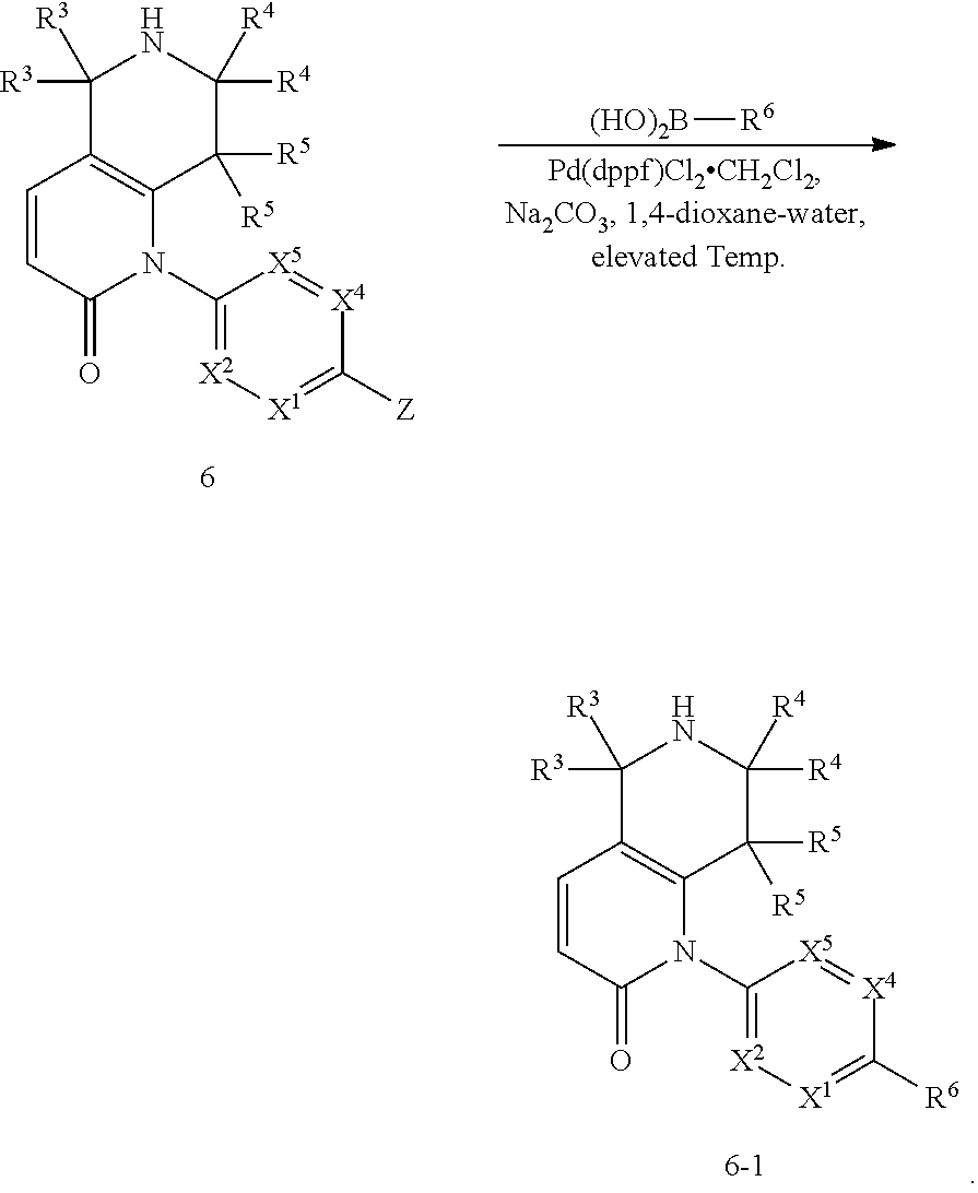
[(HO)2B][R6].C1([R3])([R3])C2=C(C([R5])([R5])C([R4])([R4])N1)N(C1=[X2][X1]=C([Z])[X4]=[X5]1)C(=O)C=C2.C1([R3])([R3])C2=C(C([R5])([R5])C([R4])([R4])N1)N(C1=[X2][X1]=C([R6])[X4]=[X5]1)C(=O)C=C2
